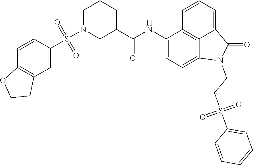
C1(NC(=O)C2CN(S(C3=CC4=C(C=C3)OCC4)(=O)=O)CCC2)=CC=C2C3=C1C=CC=C3C(=O)N2CCS(C1=CC=CC=C1)(=O)=O
